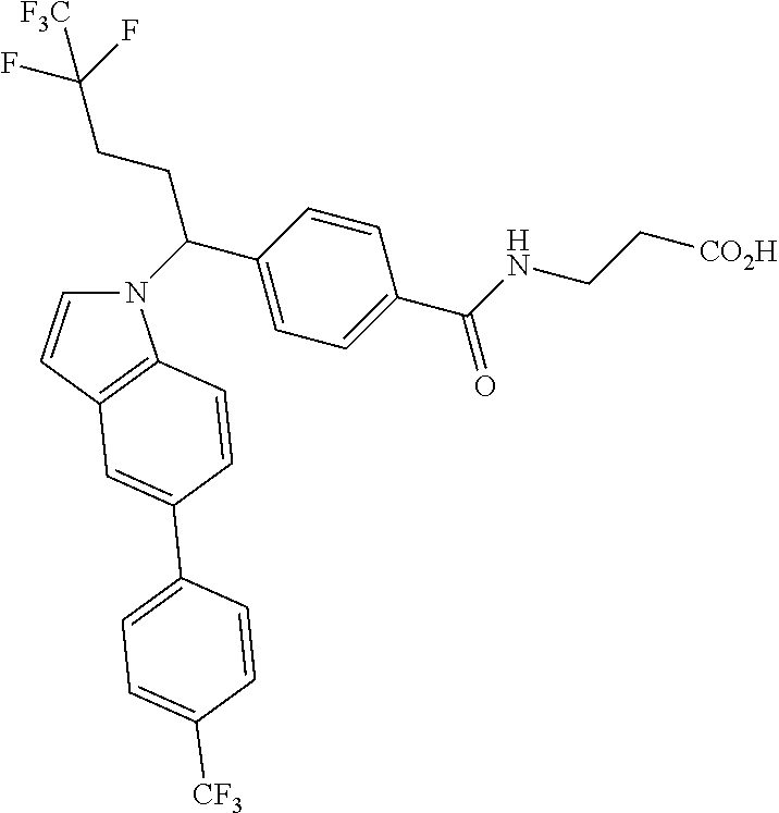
N1(C(CCC(F)(F)[F3C])C2=CC=C(C(=O)NCC[CO2H])C=C2)C=CC2=C1C=CC(C1=CC=C([CF3])C=C1)=C2
